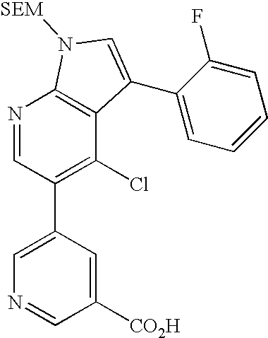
N1=CC(C2=CN=CC([CO2H])=C2)=C(Cl)C2=C1N([SEM])C=C2C1=CC=CC=C1F
